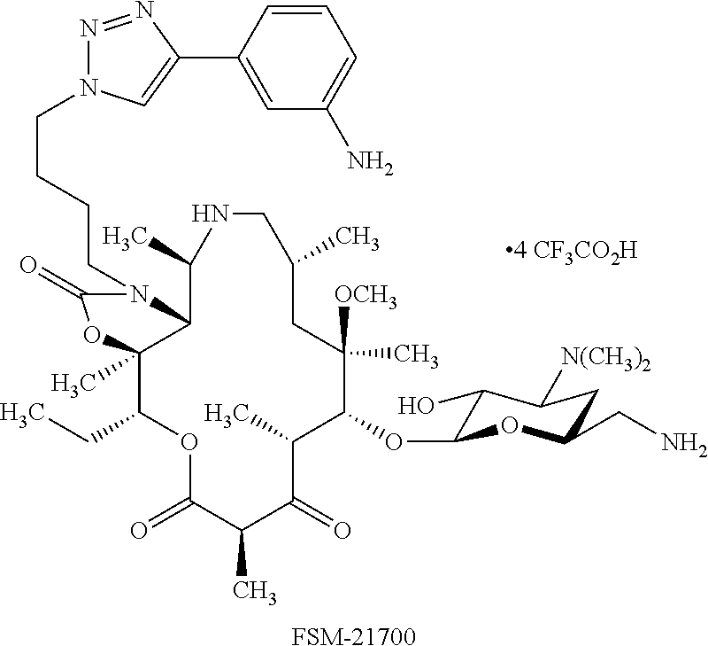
C1(OC2C(O)C([N(CH3)2])CC(CN)O2)C([OCH3])(C)CC(C)CNC(C)C2C(C)(C(CC)OC(=O)C(C)C(=O)C1C)OC(=O)N2CCCCN1N=NC(C2=CC(N)=CC=C2)=C1.[FSM-21700]
